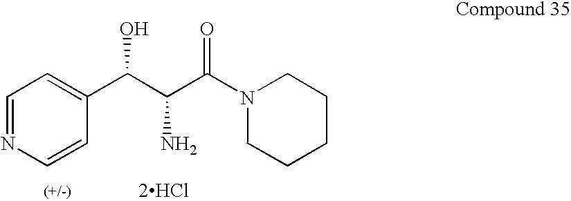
C1=NC=CC(C(C(C(=O)N2CCCCC2)N)O)=C1.[2HCl]
